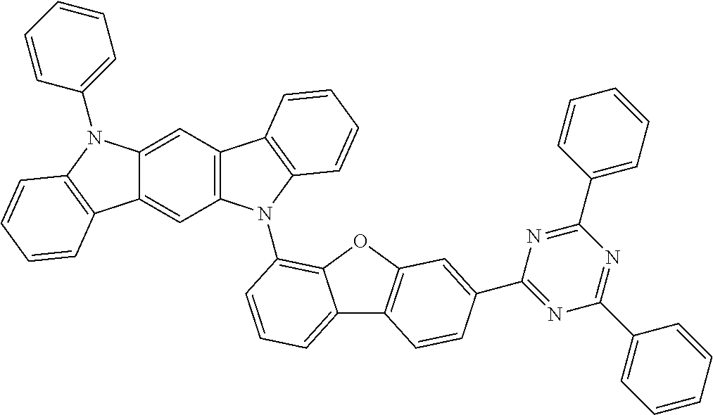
C12=CC3=C(C=C1C1=C(N2C2=CC=CC=C2)C=CC=C1)N(C1=C2C(=CC=C1)C1=C(O2)C=C(C2=NC(C4=CC=CC=C4)=NC(C4=CC=CC=C4)=N2)C=C1)C1=C3C=CC=C1
